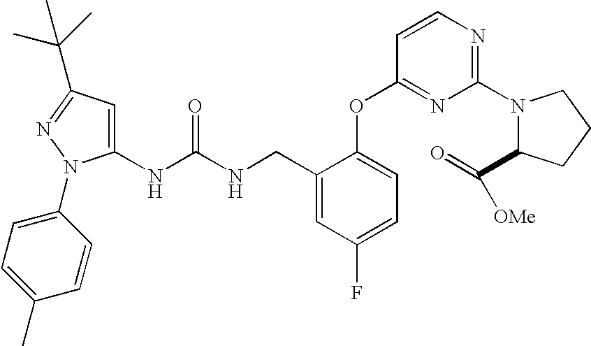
C1(NC(NCC2=CC(F)=CC=C2OC2=NC(N3C(C([OMe])=O)CCC3)=NC=C2)=O)=CC(C(C)(C)C)=NN1C1=CC=C(C)C=C1
